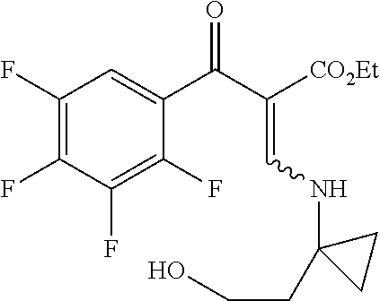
C1(F)=C(F)C(F)=C(F)C(C(C(=CNC2(CCO)CC2)[CO2Et])=O)=C1
